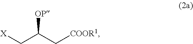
C(C(C[COOR1])[OP])[X]
